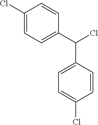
C1(Cl)=CC=C(C(Cl)C2=CC=C(Cl)C=C2)C=C1
